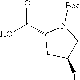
OC(=O)C1CC(F)CN1[Boc]
